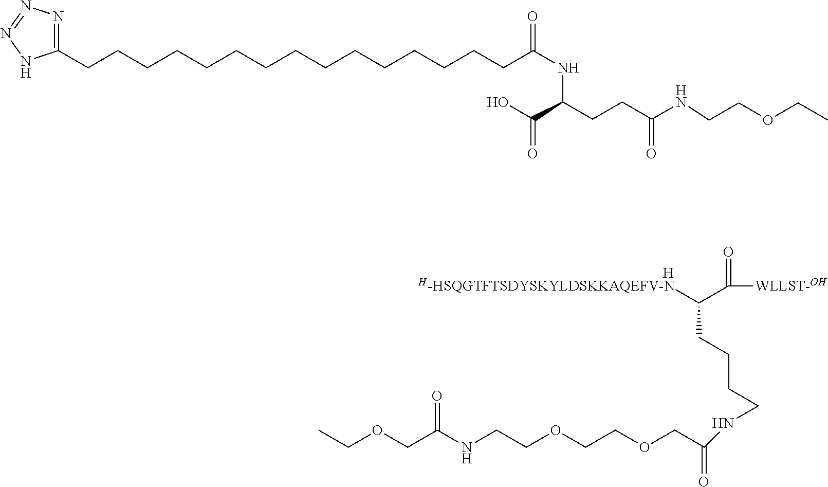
[H-HSQGTFTSDYSKYLDSKKAQEFV-N]C(C([WLLST-OH])=O)CCCCNC(COCCOCCNC(COCC)=O)=O.[H].O=C(CCCCCCCCCCCCCCCC1=NN=NN1)NC(CCC(NCCOCC)=O)C(O)=O
